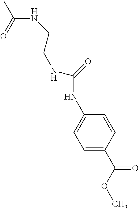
C1=C(C(OC)=O)C=CC(NC(NCCNC(C)=O)=O)=C1
